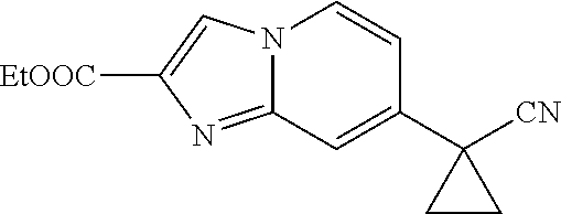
C12=NC([EtOOC])=CN1C=CC(C1([CN])CC1)=C2
